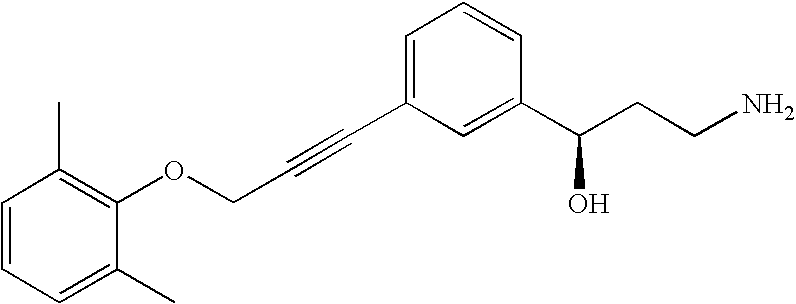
O(CC#CC1=CC=CC(C(CCN)O)=C1)C1=C(C)C=CC=C1C
